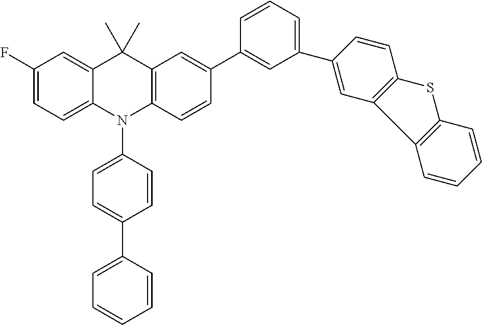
C1(F)=CC=C2C(=C1)C(C)(C)C1=C(N2C2=CC=C(C3=CC=CC=C3)C=C2)C=CC(C2=CC(C3=CC4=C(C=C3)SC3=C4C=CC=C3)=CC=C2)=C1
